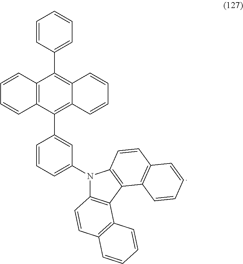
C12=C(C3=CC(N4C5=C(C6=C4C=CC4=C6C=CC=C4)C4=C(C=C5)C=CC=C4)=CC=C3)C3=C(C(C4=CC=CC=C4)=C1C=CC=C2)C=CC=C3
